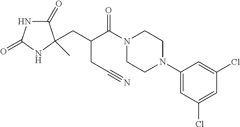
C1(=O)NC(=O)NC1(C)CC(CC#N)C(=O)N1CCN(C2=CC(Cl)=CC(Cl)=C2)CC1
